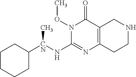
C1CCCC([CN](NC2=NC3=C(C(=O)N2OC)CNCC3)C)C1
